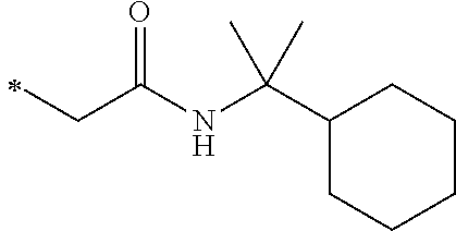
C(C)C(=O)NC(C)(C1CCCCC1)C
